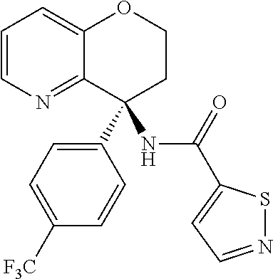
C1=CN=C2C(=C1)OCCC2(C1=CC=C([F3C])C=C1)NC(=O)C1=CC=NS1
